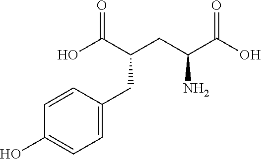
C(C(CC(N)C(O)=O)C(O)=O)C1=CC=C(O)C=C1
